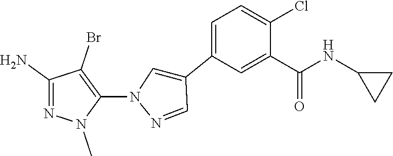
C1(C2=CC=C(Cl)C(C(=O)NC3CC3)=C2)=CN(C2=C(Br)C(N)=NN2C)N=C1
